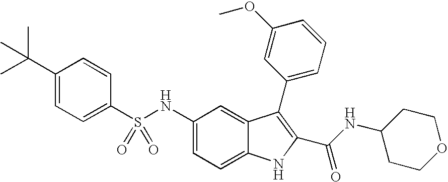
N(C1=CC=C2C(=C1)C(C1=CC=CC(OC)=C1)=C(C(NC1CCOCC1)=O)N2)S(C1=CC=C(C(C)(C)C)C=C1)(=O)=O
